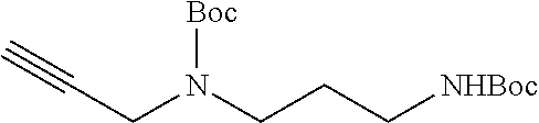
C(CN(CCC[NHBoc])[Boc])#C
